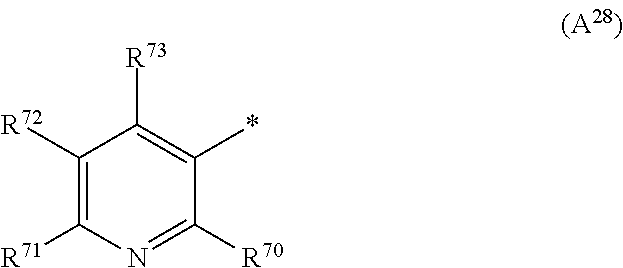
C1([R72])=C([R71])N=C([R70])C(*)=C1[R73]
